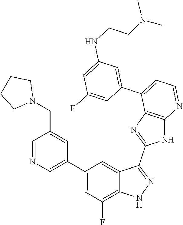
C1=NC=C(C2=CC(F)=C3C(=C2)C(C2=NC4=C(N2)N=CC=C4C2=CC(NCCN(C)C)=CC(F)=C2)=NN3)C=C1CN1CCCC1
